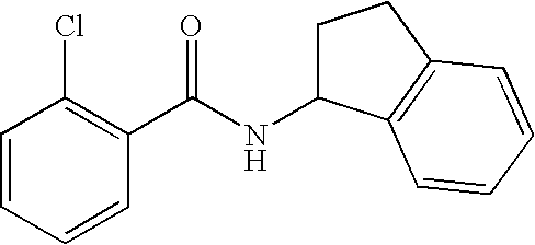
C1=CC=CC(C(NC2CCC3=C2C=CC=C3)=O)=C1Cl
